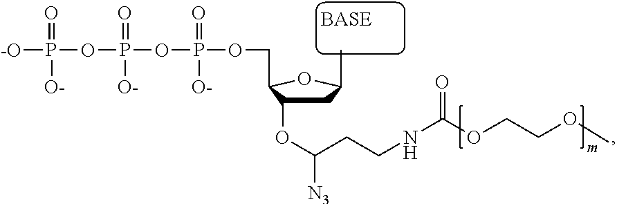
C1C(OC([N3])CCNC(=O)OCCOC)C(COP(OP(OP([-O])(=O)[O-])(=O)[O-])(=O)[O-])OC1C
